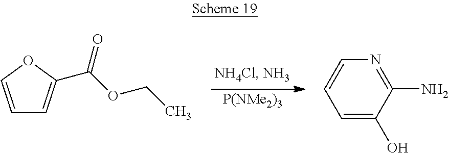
[P(NMe2)3].C1=COC(C(OCC)=O)=C1.C1=C(O)C(N)=NC=C1
